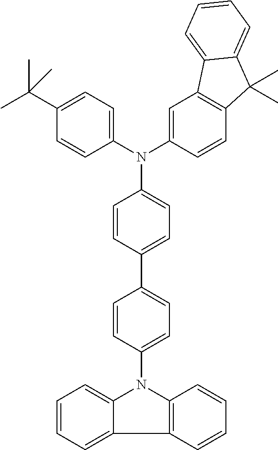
N(C1=CC=C(C2=CC=C(N3C4=CC=CC=C4C4=C3C=CC=C4)C=C2)C=C1)(C1=CC=C(C(C)(C)C)C=C1)C1=CC2=C(C=C1)C(C)(C)C1=CC=CC=C21
